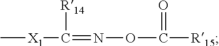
C[X1]C(=NOC(=O)[R15])[R14]
